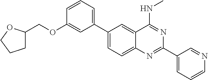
C1(C2=CC=CC(OCC3CCCO3)=C2)=CC=C2C(=C1)C(NC)=NC(C1=CC=CN=C1)=N2
